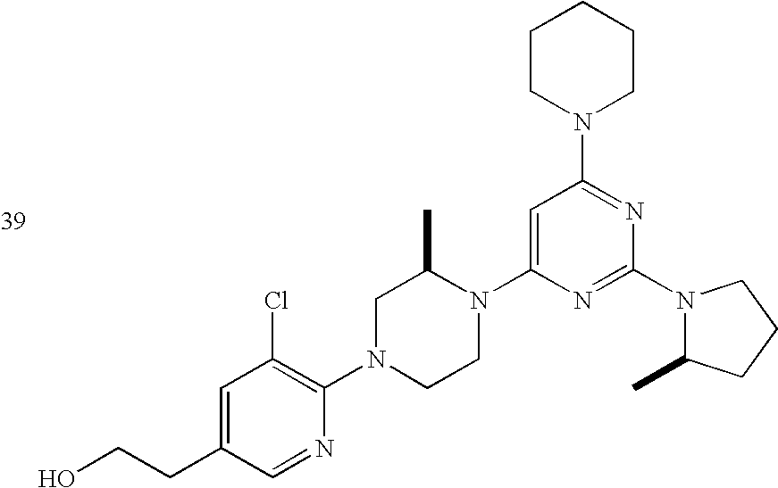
C1=C(CCO)C=NC(N2CCN(C3=CC(N4CCCCC4)=NC(N4C(C)CCC4)=N3)C(C)C2)=C1Cl
